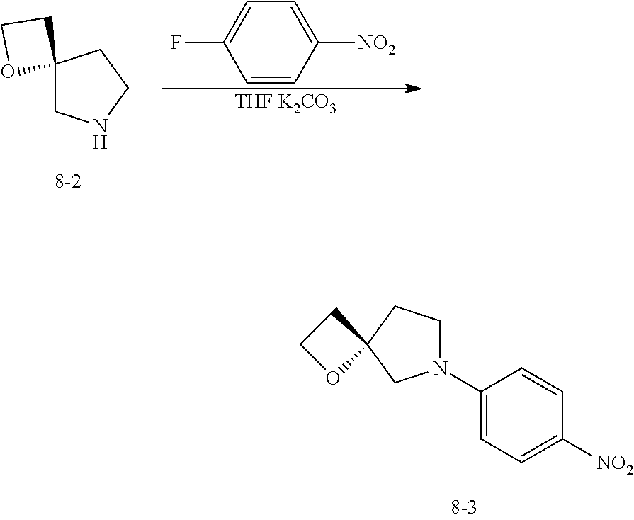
C12(CNCC1)CCO2.C1([NO2])=CC=C(F)C=C1.[THF K2CO3].C1(N2CCC3(C2)CCO3)=CC=C([NO2])C=C1
